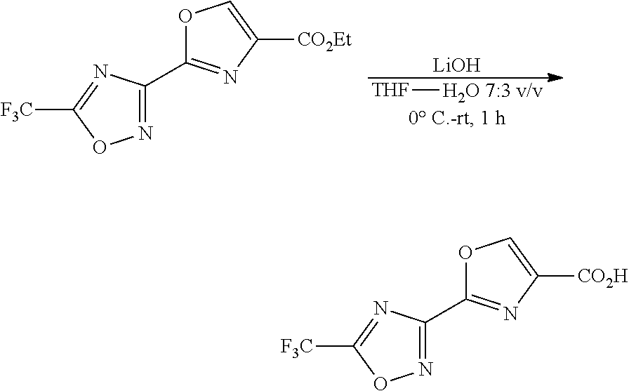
[THF][H2O 7:3 v/v].[LiOH].O1C(C2=NOC([F3C])=N2)=NC([CO2Et])=C1.O1C(C2=NOC([F3C])=N2)=NC([CO2H])=C1
